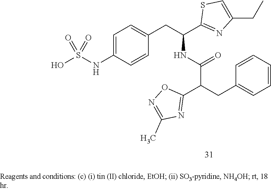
C1=C(NS(O)(=O)=O)C=CC(CC(C2=NC(CC)=CS2)NC(=O)C(CC2=CC=CC=C2)C2=NC(C)=NO2)=C1
